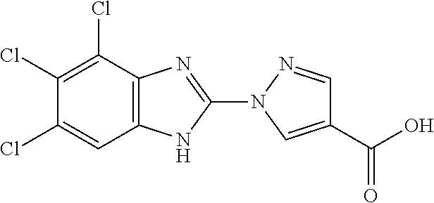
C1(N2C=C(C(O)=O)C=N2)=NC2=C(N1)C=C(Cl)C(Cl)=C2Cl
